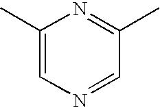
C1(C)=CN=CC(C)=N1
